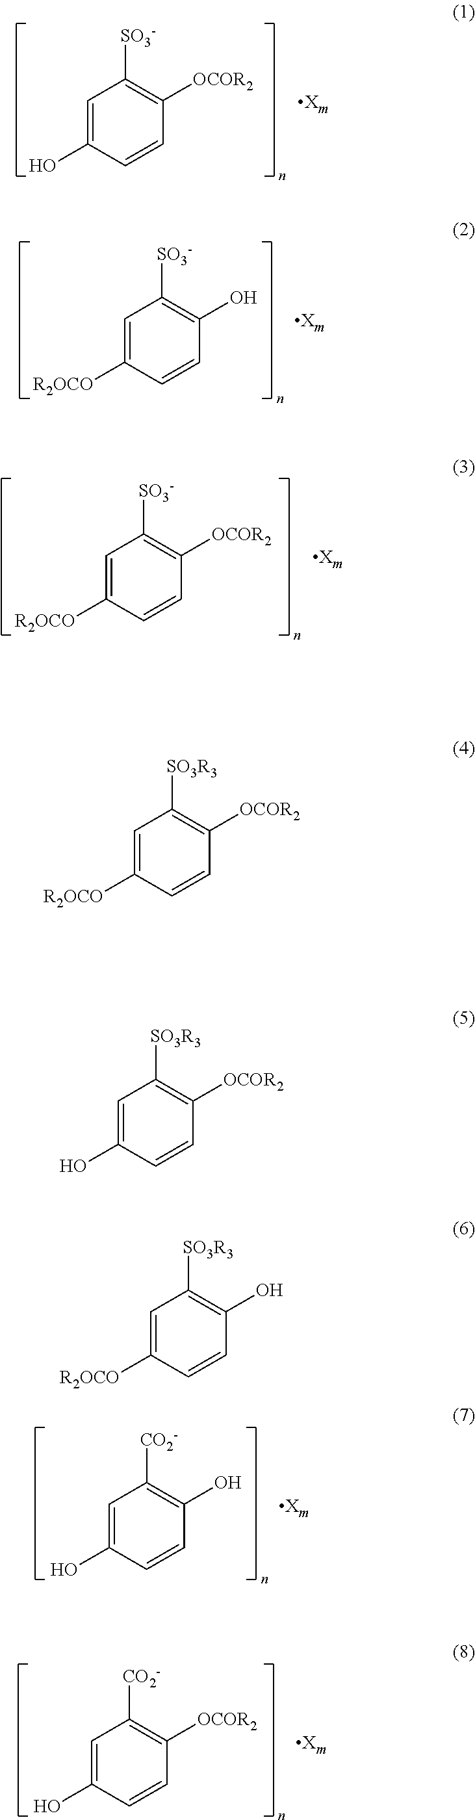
C1=C(O)C=CC([OCOR2])=C1[SO3-].C1=C([R2OCO])C=CC([OCOR2])=C1[SO3-].C1=C([R2OCO])C=CC([OCOR2])=C1[SO3R3].C1=C([R2OCO])C=CC(O)=C1[SO3-].C1=C(O)C=CC(O)=C1[CO2-].C1=C(O)C=CC([OCOR2])=C1[CO2-].C1=C(O)C=CC([OCOR2])=C1[SO3R3].C1=C([R2OCO])C=CC(O)=C1[SO3R3]
